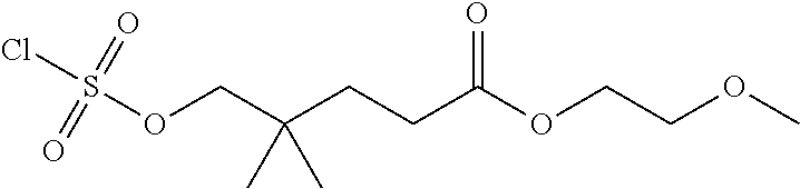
O(CC(CCC(OCCOC)=O)(C)C)S(=O)(=O)Cl
